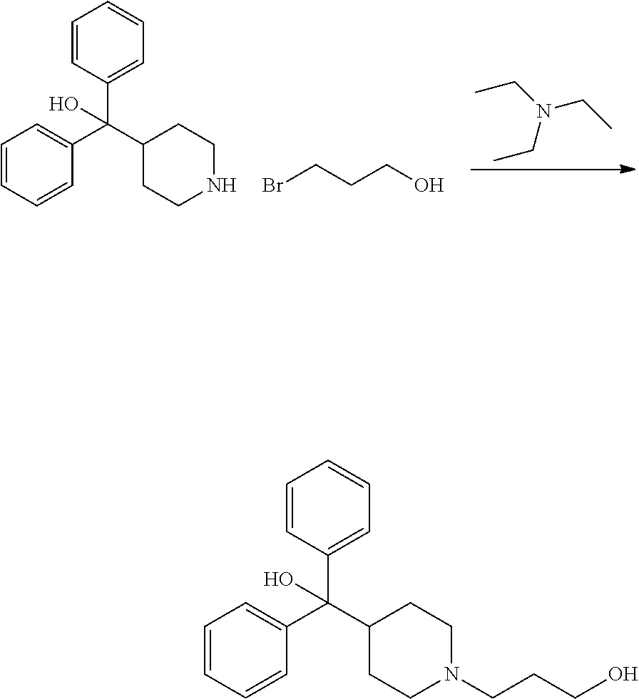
N(CC)(CC)CC.C1=CC(C(C2CCNCC2)(C2=CC=CC=C2)O)=CC=C1.C(O)CCBr.C1=CC(C(C2CCN(CCCO)CC2)(C2=CC=CC=C2)O)=CC=C1
